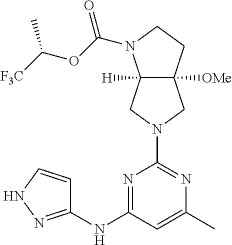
C12([OMe])C([H])(CN(C3=NC(C)=CC(NC4=NNC=C4)=N3)C1)N(C(OC([F3C])C)=O)CC2
